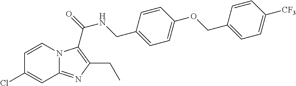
C1=CN2C(=NC(CC)=C2C(=O)NCC2=CC=C(OCC3=CC=C([CF3])C=C3)C=C2)C=C1Cl
